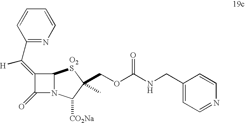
C1(C(=C2C(=O)N3C2[O2S]C(COC(NCC2=CC=NC=C2)=O)(C)C3[CO2Na])[H])=NC=CC=C1
